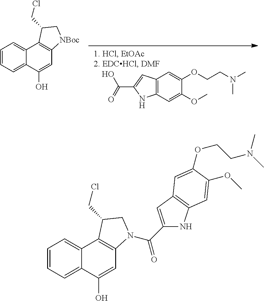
C1=CC=C2C(=C1)C1=C(C=C2O)[NBoc]CC1CCl.C12=C(C=C(OC)C(OCCN(C)C)=C1)NC(C(=O)O)=C2.C1=CC=C2C(=C1)C1=C(C=C2O)N(C(C2=CC3=C(N2)C=C(OC)C(OCCN(C)C)=C3)=O)CC1CCl
